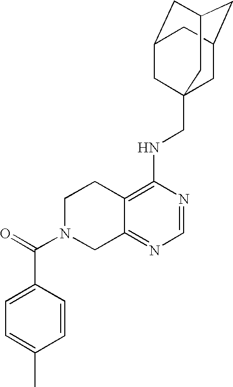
C12=C(NCC34CC5CC(CC(C3)C5)C4)N=CN=C1CN(C(=O)C1=CC=C(C)C=C1)CC2
